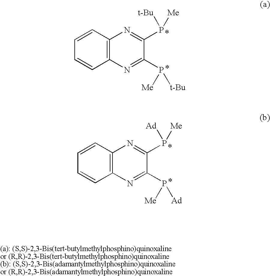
C12=C(C=CC=C1)N=C(P([t-Bu])[Me])C(P([Me])[t-Bu])=N2.*.C12=C(C=CC=C1)N=C(P([Ad])[Me])C(P([Me])[Ad])=N2.*
